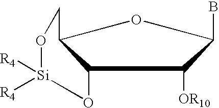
C12O[Si]([R4])([R4])OCC1OC(B)C2[OR10]
